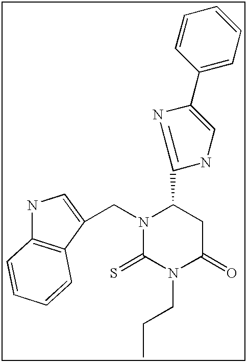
N1(CC2=CNC3=C2C=CC=C3)C(=S)N(CCC)C(=O)CC1C1=NC(C2=CC=CC=C2)=CN1
